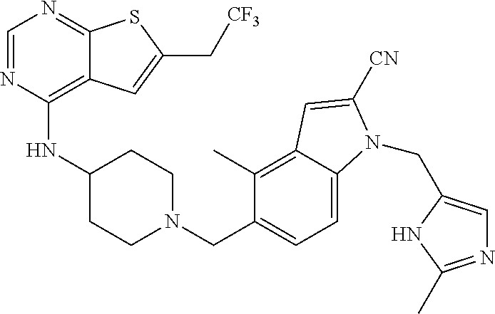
C1=NC(NC2CCN(CC3=CC=C4C(=C3C)C=C([CN])N4CC3=CN=C(C)N3)CC2)=C2C(=N1)SC(C[CF3])=C2
